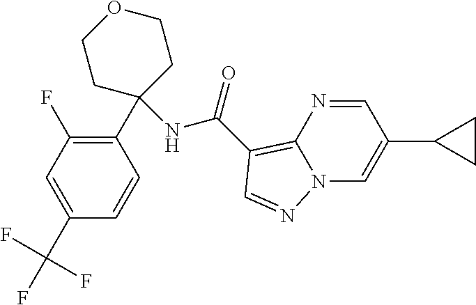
C1(C(F)(F)F)=CC(F)=C(C2(NC(=O)C3=C4N(C=C(C5CC5)C=N4)N=C3)CCOCC2)C=C1
